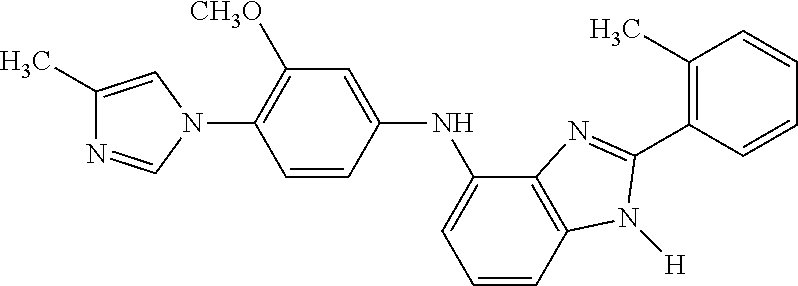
C1(C)=CN(C2=C([CH3O])C=C(NC3=CC=CC4=C3N=C(C3=C(C)C=CC=C3)N4[H])C=C2)C=N1
